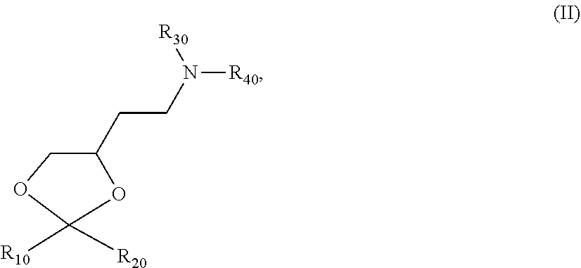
N([R40])([R30])CCC1COC([R10])([R20])O1
